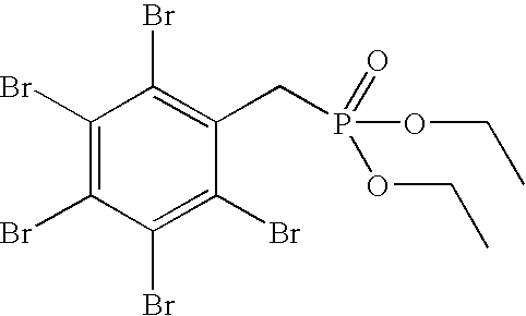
C1(Br)=C(Br)C(Br)=C(Br)C(CP(OCC)(=O)OCC)=C1Br
